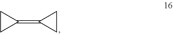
C1(=C2CC2)CC1
